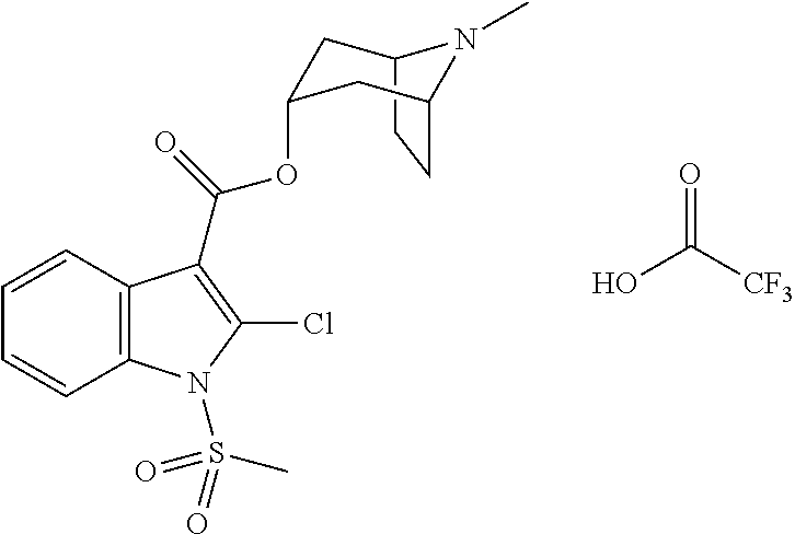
C12CCC(CC(OC(C3=C(Cl)N(S(=O)(C)=O)C4=C3C=CC=C4)=O)C1)N2C.OC([CF3])=O
